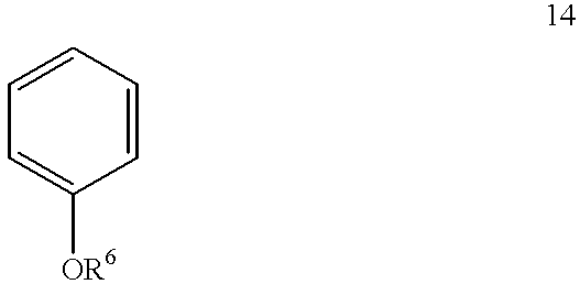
C1=CC=CC=C1[OR6]
